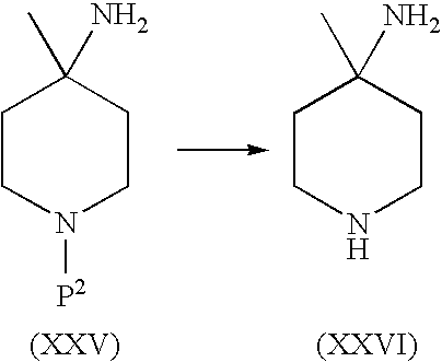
C1CNCCC1(C)N.C1CN([P2])CCC1(C)N
